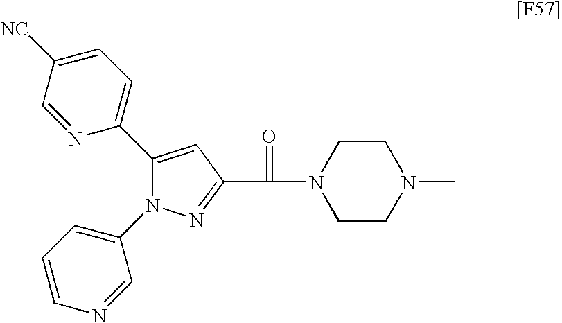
C1(C2=CC=C([NC])C=N2)=CC(C(=O)N2CCN(C)CC2)=NN1C1=CC=CN=C1
